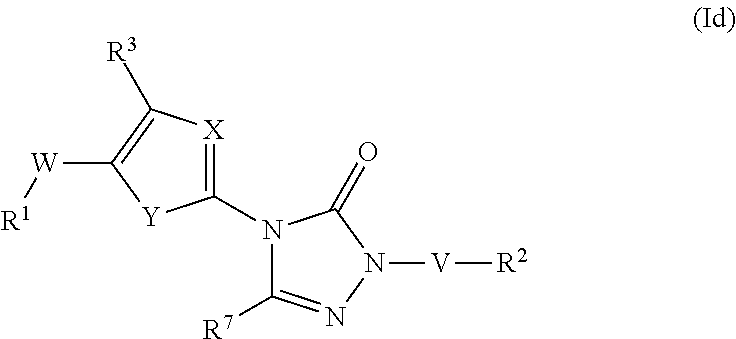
C1(N2C([R7])=NN([V][R2])C2=O)=[X]C([R3])=C([W][R1])[Y]1
